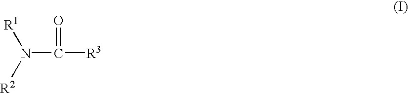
N(C([R3])=O)([R2])[R1]
